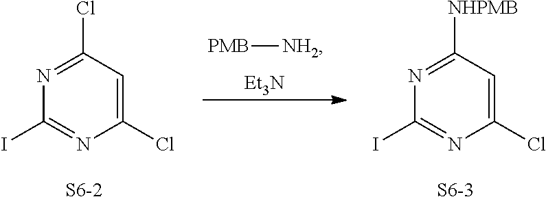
N1=C(Cl)C=C(Cl)N=C1I.[S6-2].N1=C([NHPMB])C=C(Cl)N=C1I.[S6-3].[PMB][NH2].[Et3N]
